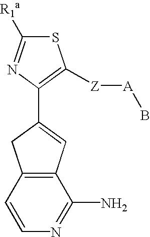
S1C([R1a])=NC(C2=CC3=C(C2)C=CN=C3N)=C1[Z][A]B
